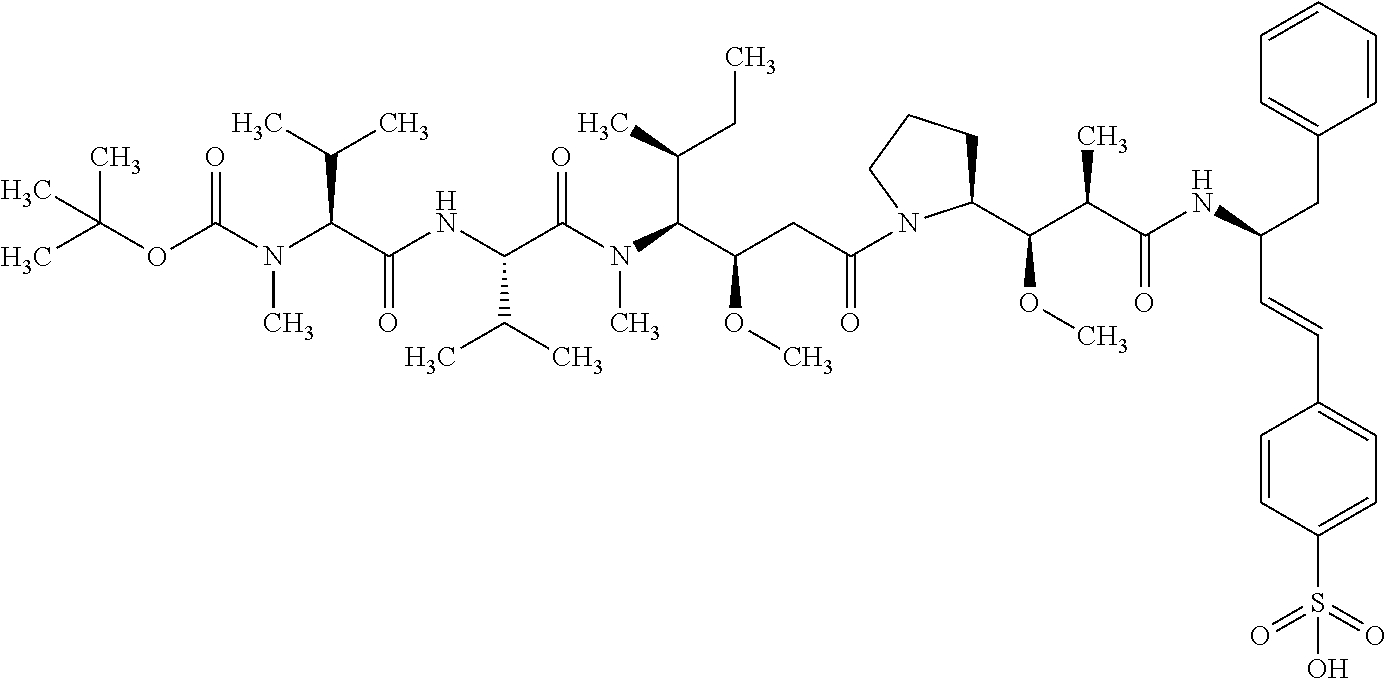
CC(OC(N(C(C(NC(C(C)C)C(=O)N(C)C(C(C)CC)C(OC)CC(=O)N1C(C(OC)C(C)C(=O)NC(C=CC2=CC=C(S(=O)(=O)O)C=C2)CC2=CC=CC=C2)CCC1)=O)C(C)C)C)=O)(C)C
